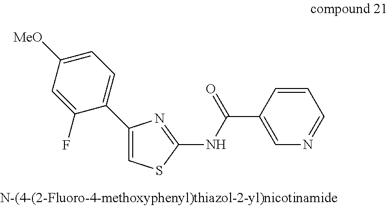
C1([MeO])=CC=C(C2=CSC(NC(C3=CN=CC=C3)=O)=N2)C(F)=C1
